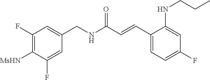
C1(F)=C([MsHN])C(F)=CC(CNC(C=CC2=CC=C(F)C=C2NCCC)=O)=C1
